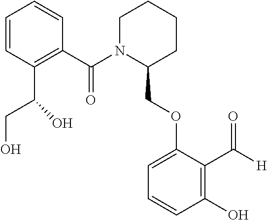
C1(C(N2C(COC3=CC=CC(O)=C3C([H])=O)CCCC2)=O)=C(C(O)CO)C=CC=C1
